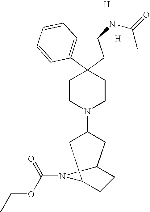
C1(NC(=O)C)([H])C2=C(C3(C1)CCN(C1CC4CCC(C1)N4C(=O)OCC)CC3)C=CC=C2.[H]
